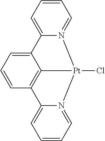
C1=CC=C2N(=C1)[Pt]1(Cl)C3=C(C=CC=C23)C2=CC=CC=N12
